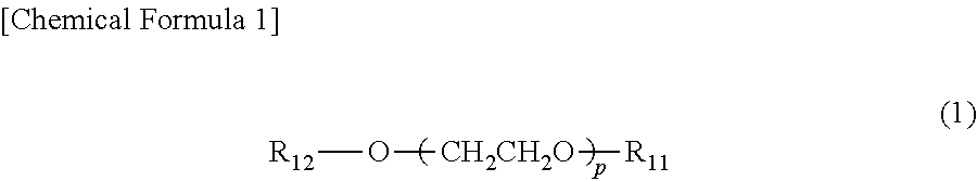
[R12]O[CH2CH2O][R11]
